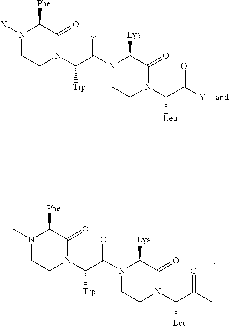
N1([X])CCN(C(C(=O)N2CCN(C(C(=O)[Y])[Leu])C(=O)C2[Lys])[Trp])C(=O)C1[Phe].N1(C)CCN(C(C(=O)N2CCN(C(C(=O)C)[Leu])C(=O)C2[Lys])[Trp])C(=O)C1[Phe]
